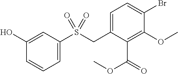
C1=C(S(CC2=CC=C(Br)C(OC)=C2C(=O)OC)(=O)=O)C=C(O)C=C1
